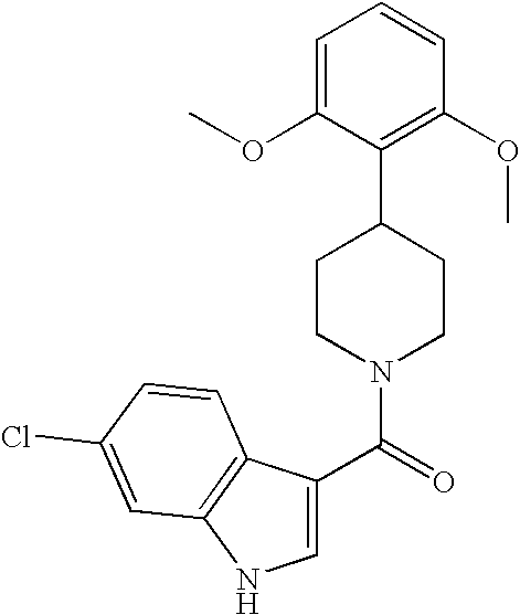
C1(C(=O)N2CCC(C3=C(OC)C=CC=C3OC)CC2)=CNC2=C1C=CC(Cl)=C2
